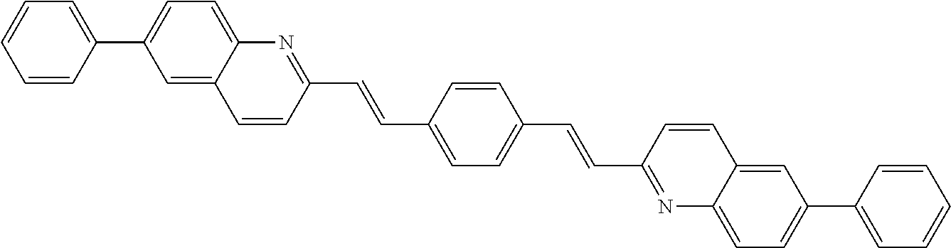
C1=C2C(=CC=C1C1=CC=CC=C1)N=C(C=CC1=CC=C(C=CC3=NC4=CC=C(C5=CC=CC=C5)C=C4C=C3)C=C1)C=C2
